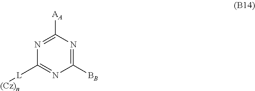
[L](C1=NC([BB])=NC([AA])=N1)[(Cz)n]
